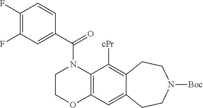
C1COC2=C(N1C(C1=CC(F)=C(F)C=C1)=O)C([cPr])=C1C(=C2)CCN([Boc])CC1
